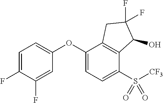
C1=C(F)C(F)=CC(OC2=CC=C(S([CF3])(=O)=O)C3=C2CC(F)(F)C3O)=C1
